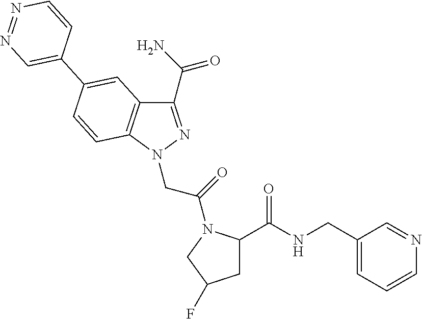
C(NC(=O)C1CC(F)CN1C(CN1N=C(C(=O)N)C2=C1C=CC(C1=CN=NC=C1)=C2)=O)C1=CC=CN=C1
